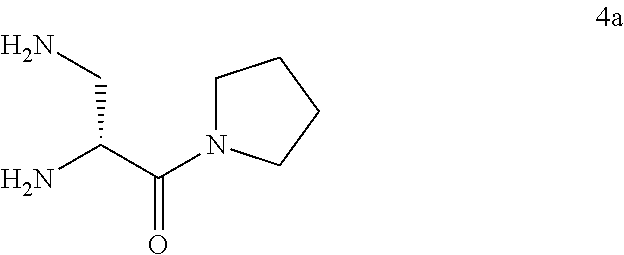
C1N(C(C(N)CN)=O)CCC1
